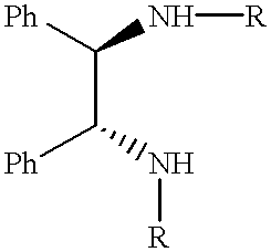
N(C([Ph])C(N[R])[Ph])[R]
